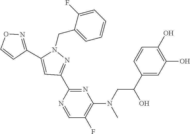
N1(CC2=CC=CC=C2F)C(C2=NOC=C2)=CC(C2=NC(N(CC(C3=CC(O)=C(O)C=C3)O)C)=C(F)C=N2)=N1
